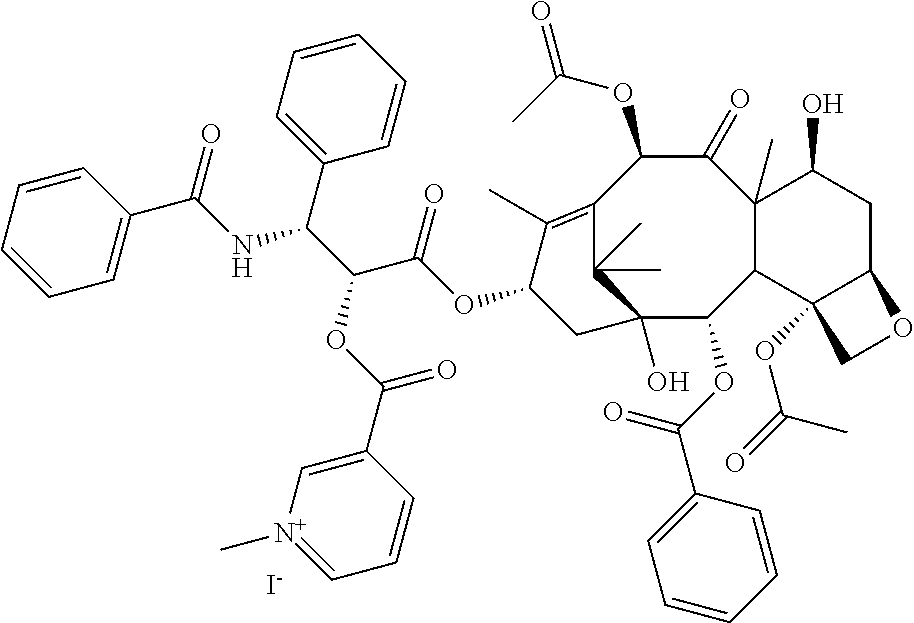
C1(OC(C2=CC=CC=C2)=O)C2C(C)(C(=O)C(OC(=O)C)C3=C(C)C(OC(C(C(NC(C4=CC=CC=C4)=O)C4=CC=CC=C4)OC(C4=C[N+](C)=CC=C4)=O)=O)CC1(O)C3(C)C)C(O)CC1C2(OC(=O)C)CO1.[I-]
